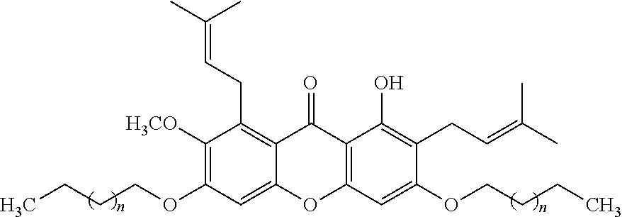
C1([H3CO])=C(OCCCC)C=C2C(=C1CC=C(C)C)C(=O)C1=C(O2)C=C(OCCCC)C(CC=C(C)C)=C1O
